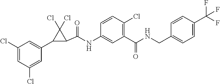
C1(Cl)=CC(Cl)=CC(C2C(C(=O)NC3=CC(C(=O)NCC4=CC=C(C(F)(F)F)C=C4)=C(Cl)C=C3)C2(Cl)Cl)=C1
